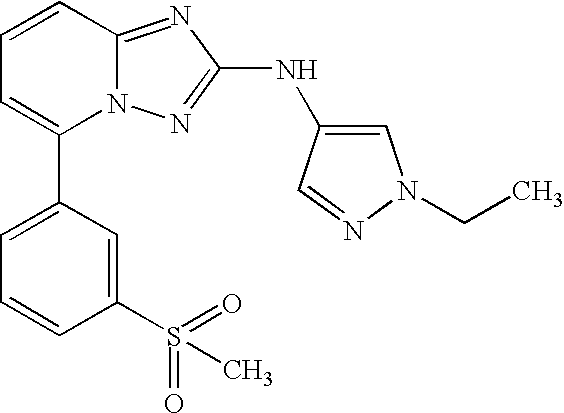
C1=CC2=NC(NC3=CN(CC)N=C3)=NN2C(C2=CC=CC(S(=O)(C)=O)=C2)=C1
